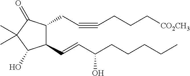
C1(C=CC(CCCCC)O)C(CC#CCCC[CO2CH3])C(=O)C(C)(C)C1O
